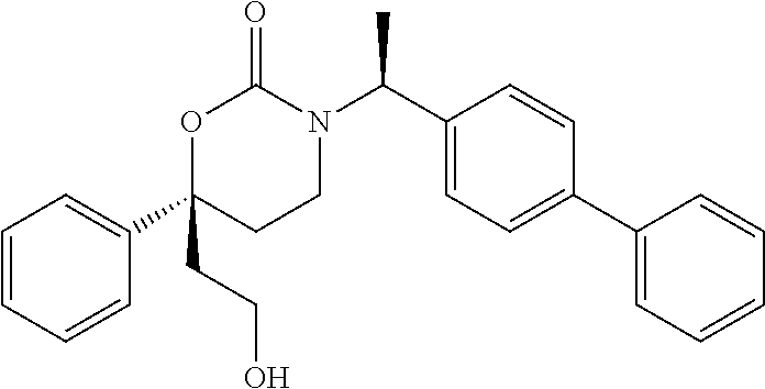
C1=CC=CC(C2(CCO)CCN(C(C3=CC=C(C4=CC=CC=C4)C=C3)C)C(=O)O2)=C1
